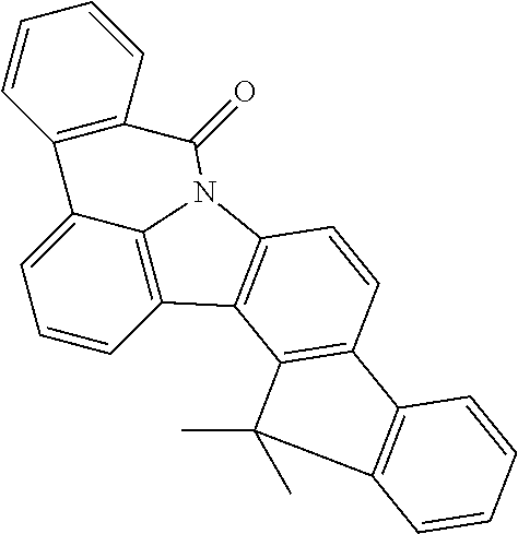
C1=CC2=C3C(=C1)C1=C(C=CC=C1)C(=O)N3C1=C2C2=C(C=C1)C1=C(C=CC=C1)C2(C)C
